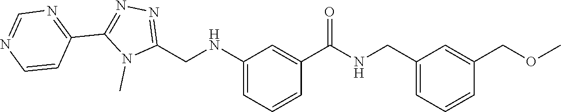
N1=C(CNC2=CC=CC(C(=O)NCC3=CC=CC(COC)=C3)=C2)N(C)C(C2=NC=NC=C2)=N1
